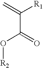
C(C(O[R2])=O)(=C)[R1]
